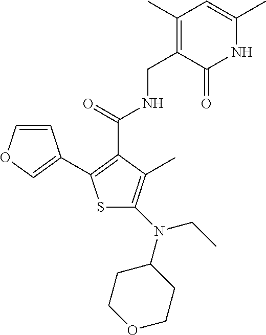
S1C(N(C2CCOCC2)CC)=C(C)C(C(=O)NCC2=C(C)C=C(C)NC2=O)=C1C1=COC=C1
